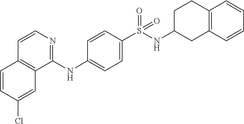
C1=CC(Cl)=CC2=C1C=CN=C2NC1=CC=C(S(NC2CC3=C(CC2)C=CC=C3)(=O)=O)C=C1
